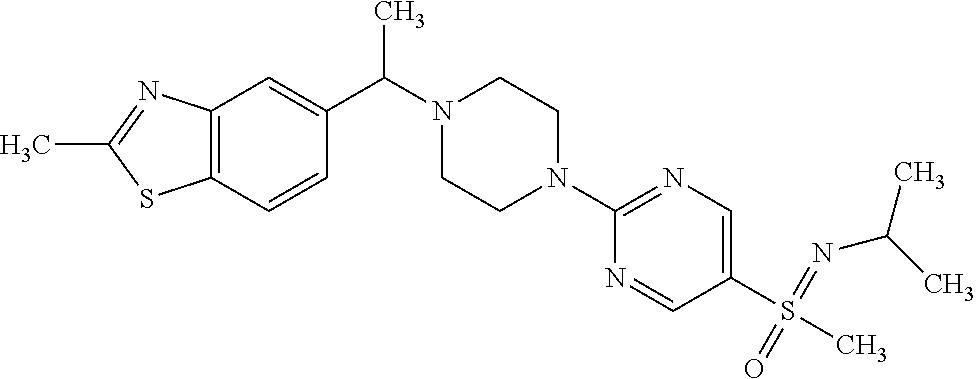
C12=C(C=CC(C(N3CCN(C4=NC=C(S(C)(=NC(C)C)=O)C=N4)CC3)C)=C1)SC(C)=N2
